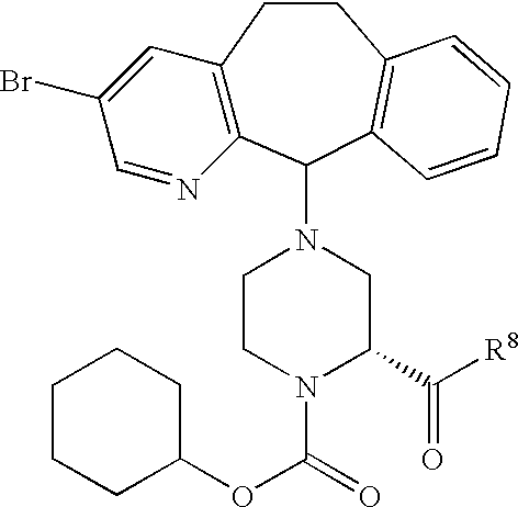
C12=C(C(N3CCN(C(=O)OC4CCCCC4)C(C([R8])=O)C3)C3=C(CC1)C=CC=C3)N=CC(Br)=C2
